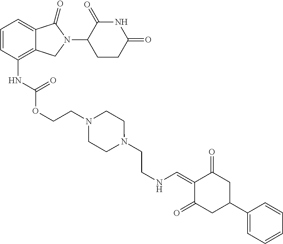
C12=C(NC(OCCN3CCN(CCNC=C4C(=O)CC(C5=CC=CC=C5)CC4=O)CC3)=O)C=CC=C1C(=O)N(C1C(=O)NC(=O)CC1)C2
